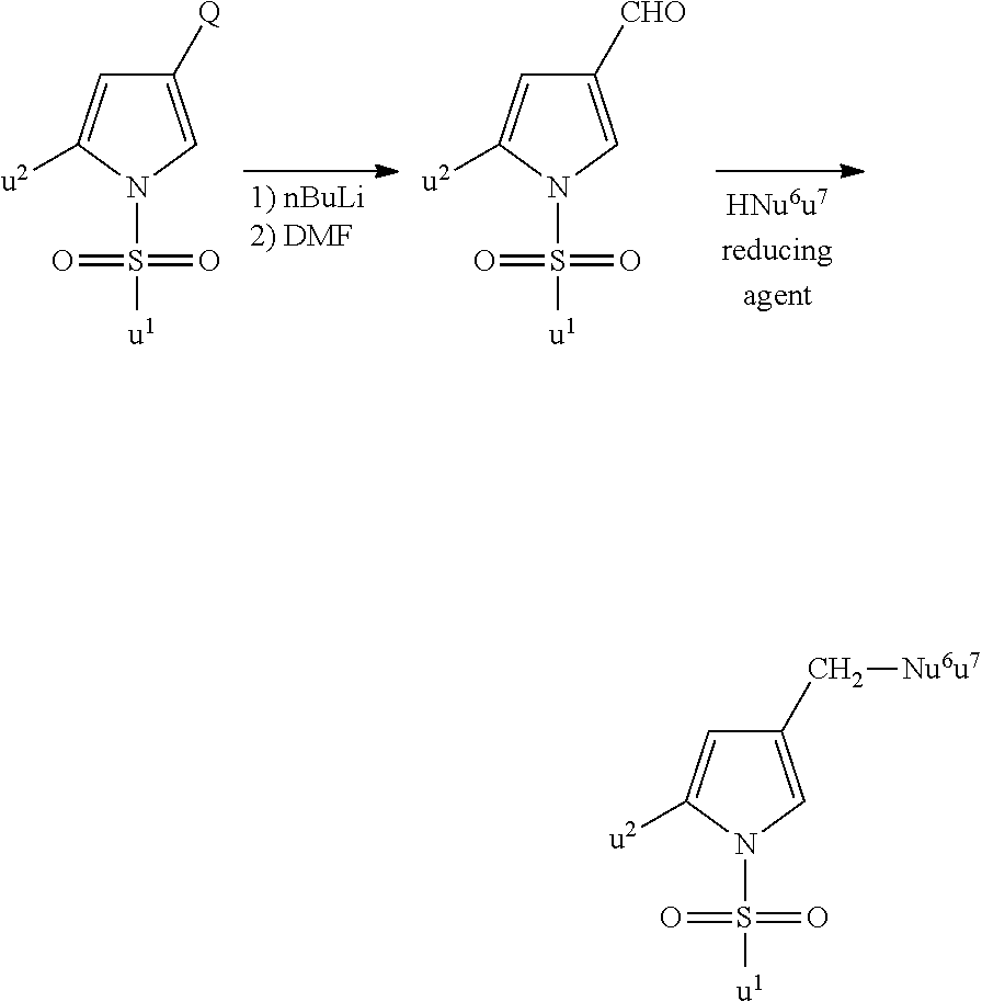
C1([Q])=CN(S([u1])(=O)=O)C([u2])=C1.C1([CHO])=CN(S([u1])(=O)=O)C([u2])=C1.C1(C[Nu6u7])=CN(S([u1])(=O)=O)C([u2])=C1
